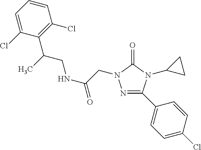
C(=O)(CN1N=C(C2=CC=C(Cl)C=C2)N(C2CC2)C1=O)NCC(C1=C(Cl)C=CC=C1Cl)C
